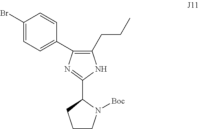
C1CN([Boc])C(C2=NC(C3=CC=C(Br)C=C3)=C(CCC)N2)C1
